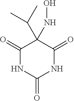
C1(=O)C(C(C)C)(NO)C(=O)NC(=O)N1
